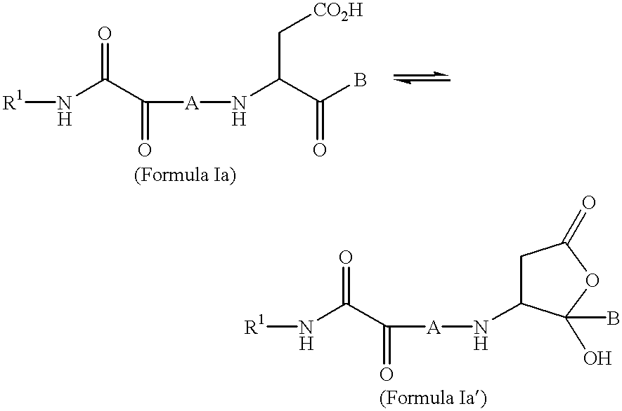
C([A]NC(C(B)=O)C[CO2H])(C(=O)N[R1])=O.C([A]NC1CC(=O)OC1(O)B)(C(=O)N[R1])=O
